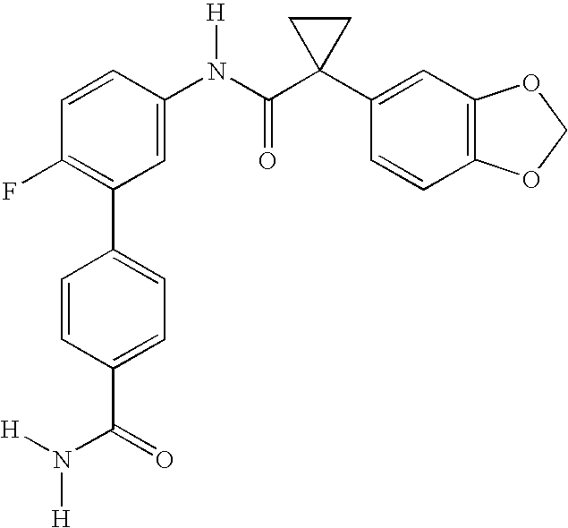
C1=CC(N(C(C2(C3=CC4=C(C=C3)OCO4)CC2)=O)[H])=CC(C2=CC=C(C(=O)N([H])[H])C=C2)=C1F
